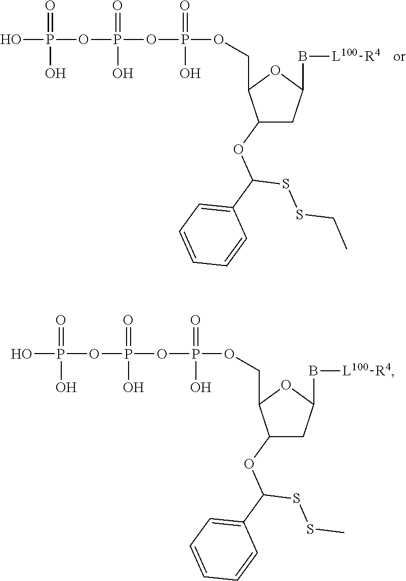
OP(OP(OP(=O)(O)OCC1C(OC(C2=CC=CC=C2)SSCC)CC(B[L100][R4])O1)(=O)O)(=O)O.OP(OP(OP(=O)(O)OCC1C(OC(C2=CC=CC=C2)SSC)CC(B[L100][R4])O1)(=O)O)(=O)O
